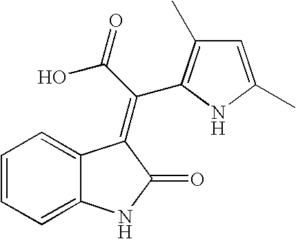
C1=C2C(=CC=C1)C(=C(C1=C(C)C=C(C)N1)C(O)=O)C(=O)N2
